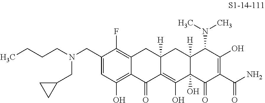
C1(CN(CCCC)CC2CC2)=CC(O)=C2C(=C1F)CC1([H])C(=C(O)C3(O)C([H])(C1)C(N(C)C)C(O)=C(C(N)=O)C3=O)C2=O
